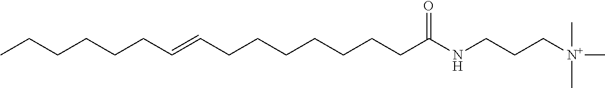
CCCCCCC=CCCCCCCCC(NCCC[N+](C)(C)C)=O
